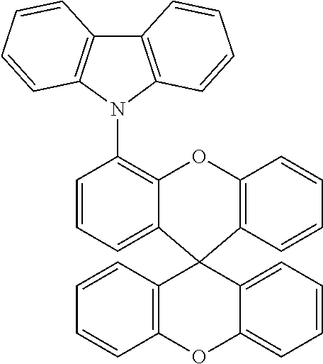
C1=CC2=C(C=C1)C1(C3=CC=CC(N4C5=C(C6=C4C=CC=C6)C=CC=C5)=C3O2)C2=CC=CC=C2OC2=C1C=CC=C2
